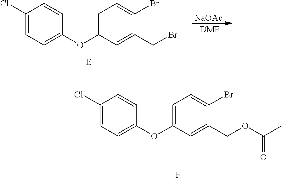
[NaOAc].[DMF].C1(Cl)=CC=C(OC2=CC=C(Br)C(CBr)=C2)C=C1.[E].C1(Cl)=CC=C(OC2=CC=C(Br)C(COC(C)=O)=C2)C=C1.F
